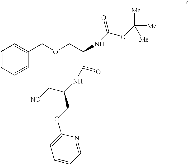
C1(OCC(C[NC])NC(C(COCC2=CC=CC=C2)NC(OC([Me])([Me])[Me])=O)=O)=CC=CC=N1
